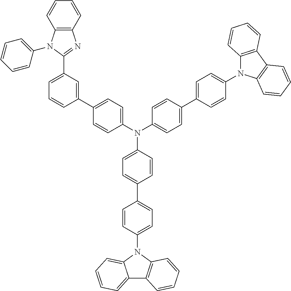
C12=C(C=CC=C1)N=C(C1=CC=CC(C3=CC=C(N(C4=CC=C(C5=CC=C(N6C7=C(C8=C6C=CC=C8)C=CC=C7)C=C5)C=C4)C4=CC=C(C5=CC=C(N6C7=CC=CC=C7C7=C6C=CC=C7)C=C5)C=C4)C=C3)=C1)N2C1=CC=CC=C1
